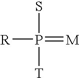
[R]P(=[M])(S)[T]
